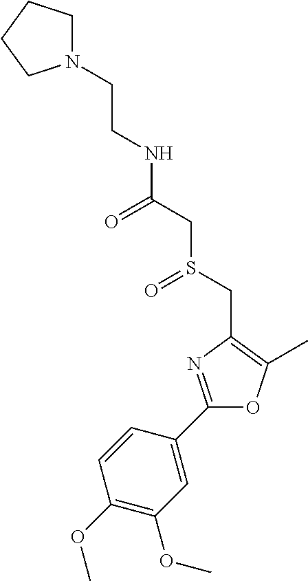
C(CN1CCCC1)NC(CS(CC1=C(C)OC(C2=CC(OC)=C(OC)C=C2)=N1)=O)=O
